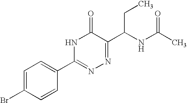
C1=C(Br)C=CC(C2=NN=C(C(NC(C)=O)CC)C(=O)N2)=C1
